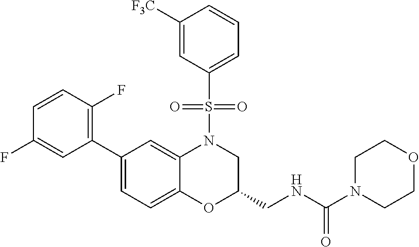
C1(C2=C(F)C=CC(F)=C2)=CC=C2C(=C1)N(S(=O)(=O)C1=CC=CC([F3C])=C1)CC(CNC(N1CCOCC1)=O)O2
